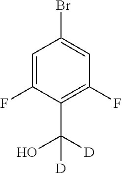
C1=C(F)C(C([D])(O)[D])=C(F)C=C1Br
